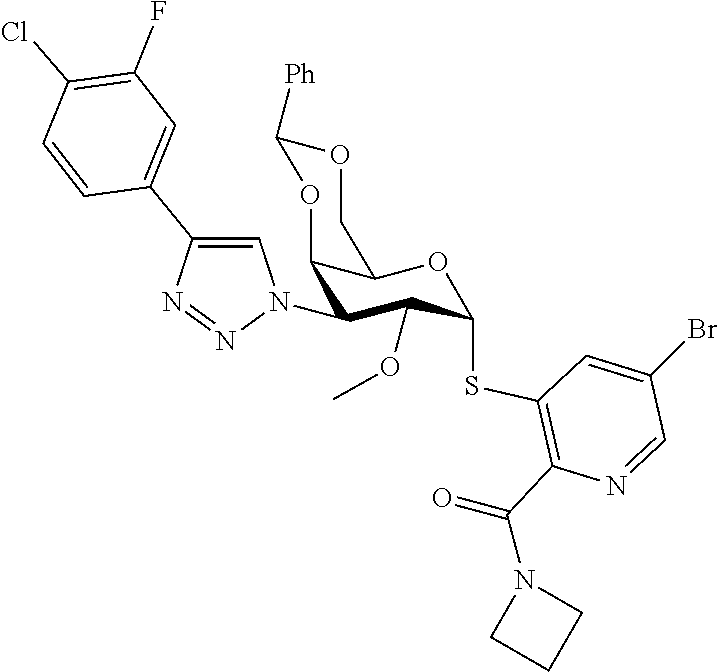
C1(F)=C(Cl)C=CC(C2=CN(C3C4OC([Ph])OCC4OC(SC4=C(C(N5CCC5)=O)N=CC(Br)=C4)C3OC)N=N2)=C1
